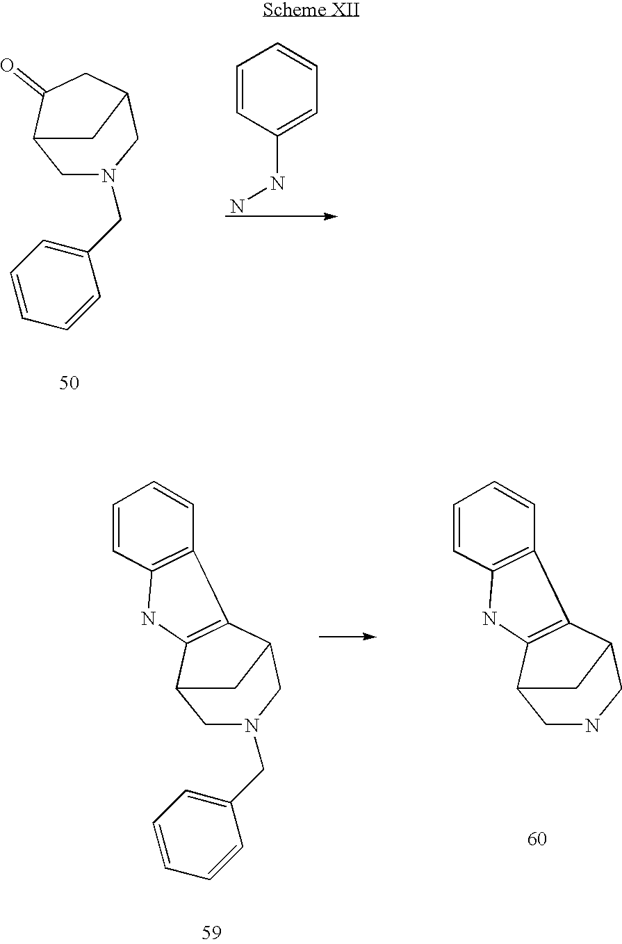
C1N(CC2=CC=CC=C2)CC2CC(=O)C1C2.C1=CC(NN)=CC=C1.C1N(CC2=CC=CC=C2)CC2C3=C(C1C2)NC1=C3C=CC=C1.C1NCC2C3=C(C1C2)NC1=C3C=CC=C1
